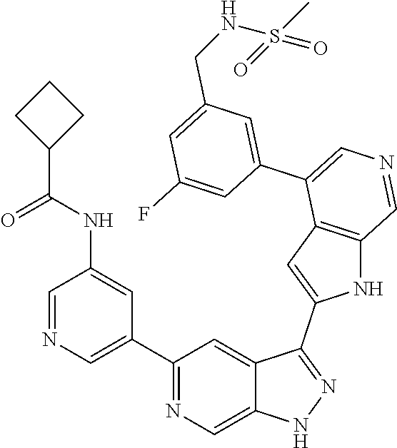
C1(C2=CN=CC(NC(=O)C3CCC3)=C2)=NC=C2C(=C1)C(C1=CC3=C(N1)C=NC=C3C1=CC(CNS(C)(=O)=O)=CC(F)=C1)=NN2
